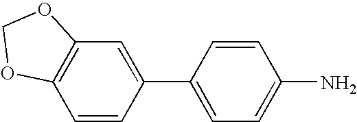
C12=C(C=CC(C3=CC=C(N)C=C3)=C1)OCO2
